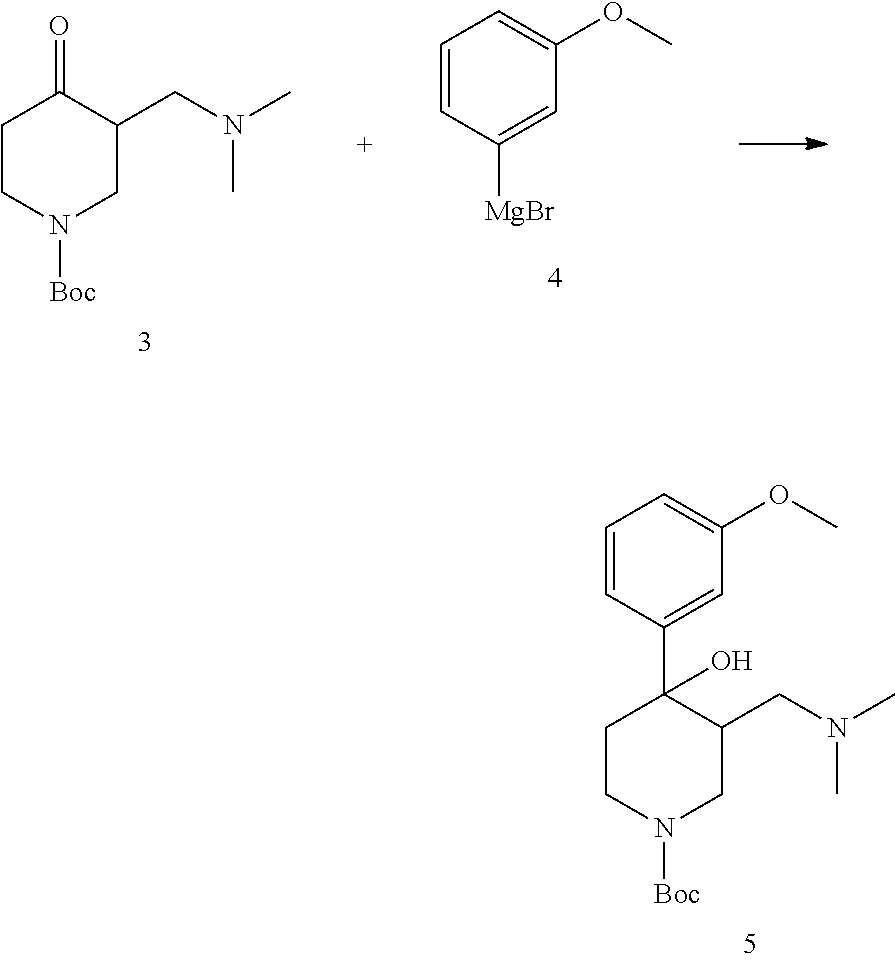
C1CN([Boc])CC(CN(C)C)C1(C1=CC(OC)=CC=C1)O.C1CN([Boc])CC(CN(C)C)C1=O.C1=CC([MgBr])=CC(OC)=C1
